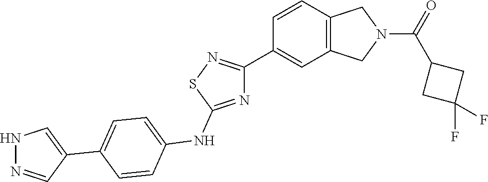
C1=CC2=C(CN(C(C3CC(F)(F)C3)=O)C2)C=C1C1=NSC(NC2=CC=C(C3=CNN=C3)C=C2)=N1
